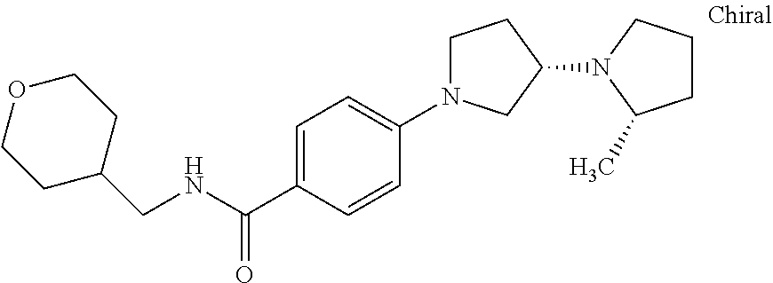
C1C(CNC(C2=CC=C(N3CCC(N4C(C)CCC4)C3)C=C2)=O)CCOC1
